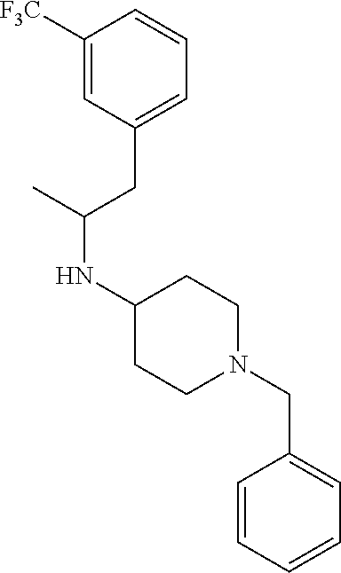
C1([F3C])=CC(CC(NC2CCN(CC3=CC=CC=C3)CC2)C)=CC=C1
